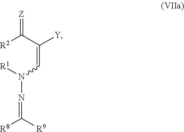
[R2]C(C(=CN([R1])N=C([R8])[R9])[Y])=[Z]
